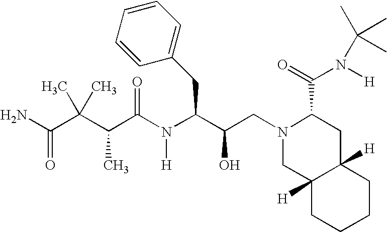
C(C(N(C(C(O)CN1CC2([H])C([H])(CC1C(N(C(C)(C)C)[H])=O)CCCC2)CC1=CC=CC=C1)[H])=O)(C(C)(C(=O)N)C)C
